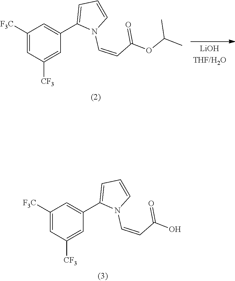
OC(C=CN1C(C2=CC([F3C])=CC([CF3])=C2)=CC=C1)=O.O(C(C=CN1C(C2=CC([F3C])=CC([CF3])=C2)=CC=C1)=O)C(C)C
